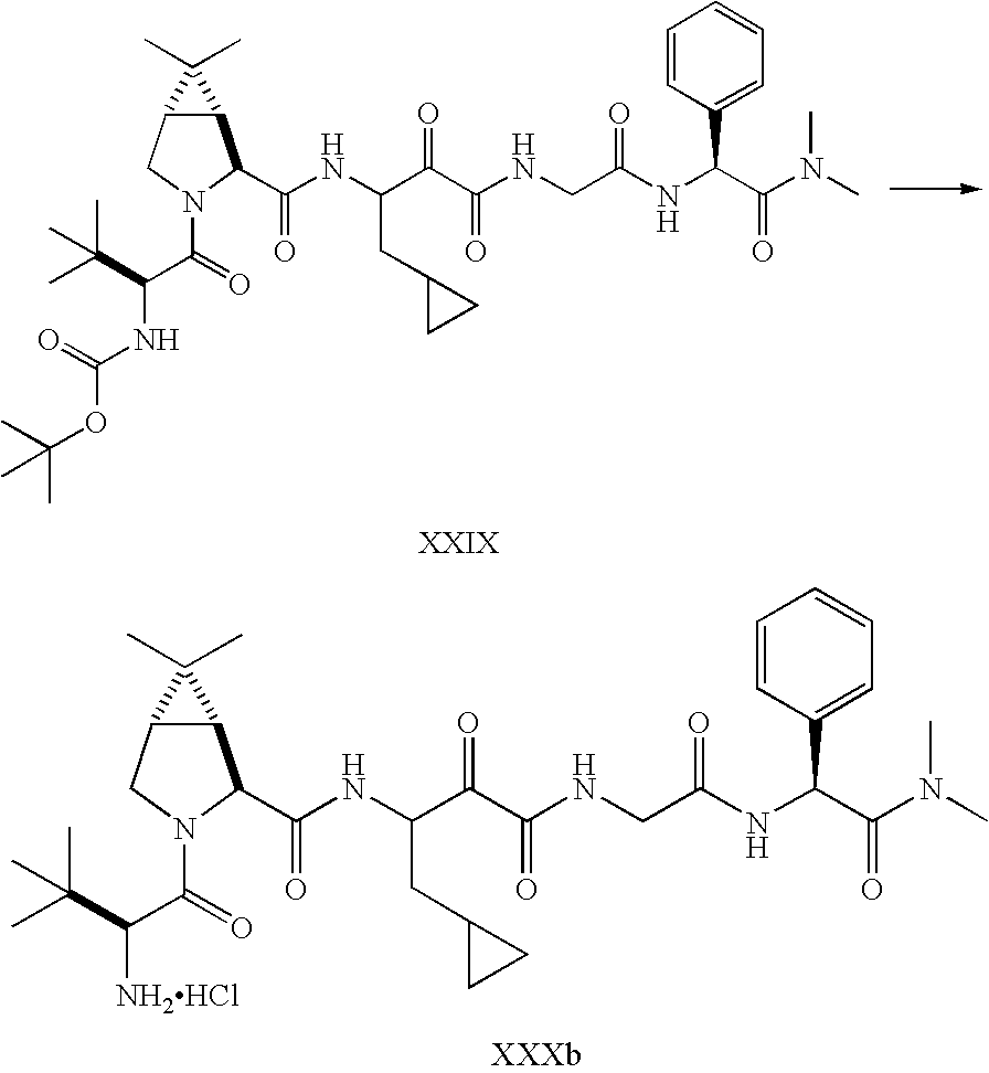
N(C(C(C(NCC(NC(C(N(C)C)=O)C1=CC=CC=C1)=O)=O)=O)CC1CC1)C(=O)C1C2C(CN1C(=O)C([NH2HCl])C(C)(C)C)C2(C)C.N(C(C(C(NCC(NC(C(N(C)C)=O)C1=CC=CC=C1)=O)=O)=O)CC1CC1)C(=O)C1C2C(CN1C(=O)C(NC(OC(C)(C)C)=O)C(C)(C)C)C2(C)C
